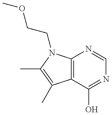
C12=C(N(CCOC)C(C)=C1C)N=CN=C2O
